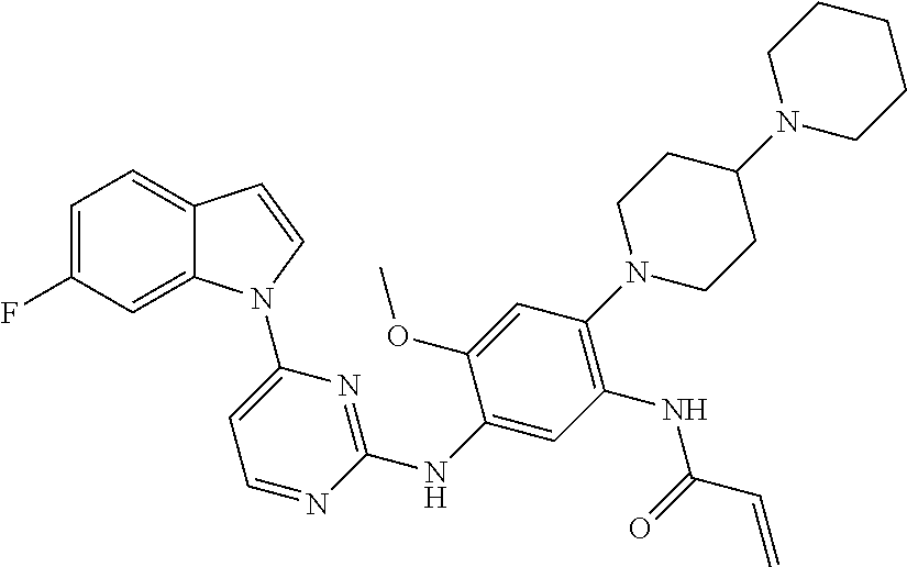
C1(NC2=NC(N3C4=CC(F)=CC=C4C=C3)=CC=N2)=CC(NC(C=C)=O)=C(N2CCC(N3CCCCC3)CC2)C=C1OC
